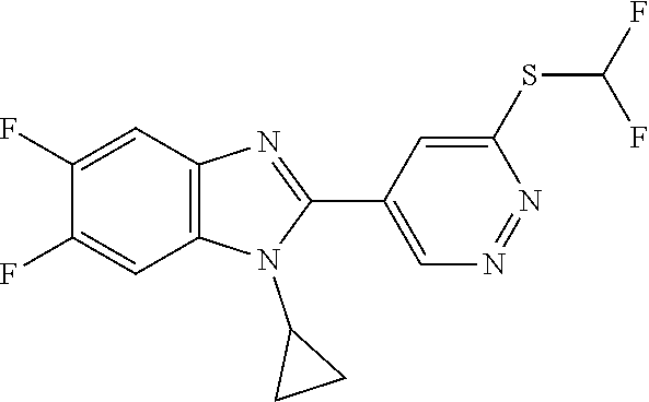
C1(F)=CC2=C(C=C1F)N(C1CC1)C(C1=CN=NC(SC(F)F)=C1)=N2
